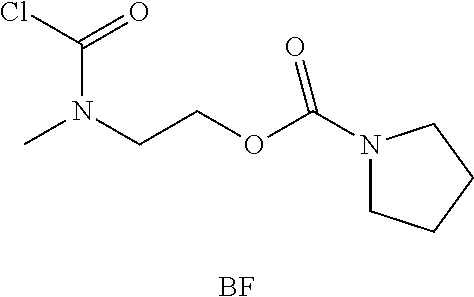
CN(CCOC(N1CCCC1)=O)C(Cl)=O.[BF]
